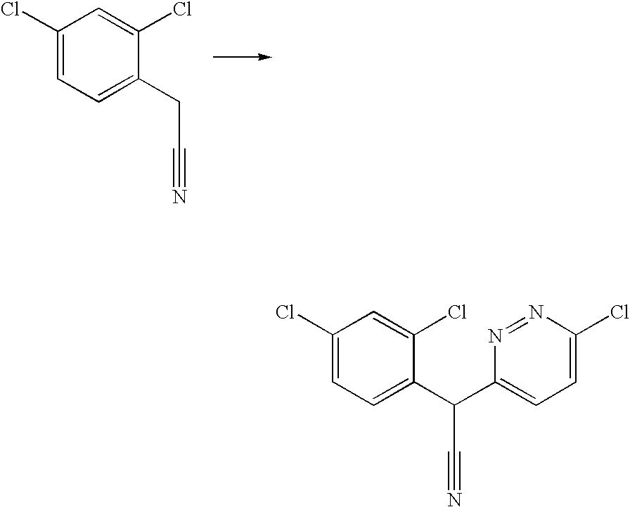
C1(Cl)=CC=C(CC#N)C(Cl)=C1.C1(Cl)=CC=C(C(C#N)C2=CC=C(Cl)N=N2)C(Cl)=C1
